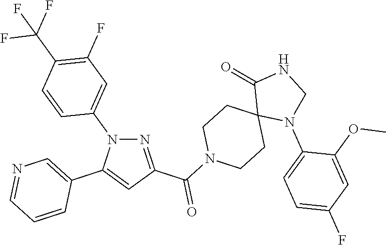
N1=C(C(N2CCC3(CC2)N(C2=CC=C(F)C=C2OC)CNC3=O)=O)C=C(C2=CN=CC=C2)N1C1=CC(F)=C(C(F)(F)F)C=C1
